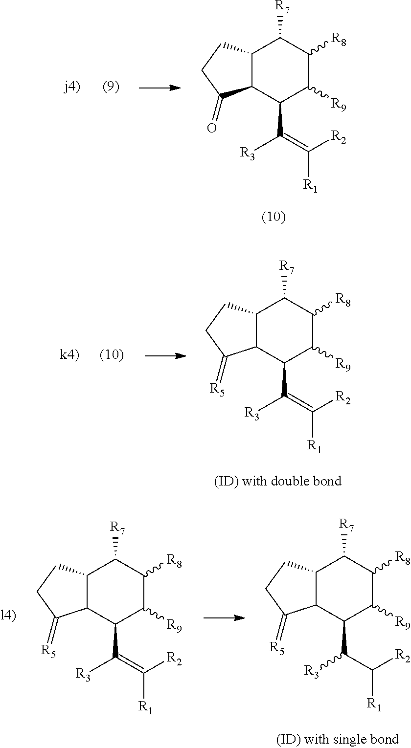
C12C(C(C(=C([R2])[R1])[R3])C([R9])C([R8])C1[R7])C(=O)CC2.C12C(C(C(=C([R2])[R1])[R3])C([R9])C([R8])C1[R7])C(=[R5])CC2.C12C(C(C(=C([R2])[R1])[R3])C([R9])C([R8])C1[R7])C(=[R5])CC2.C12C(C(C(C([R2])[R1])[R3])C([R9])C([R8])C1[R7])C(=[R5])CC2
